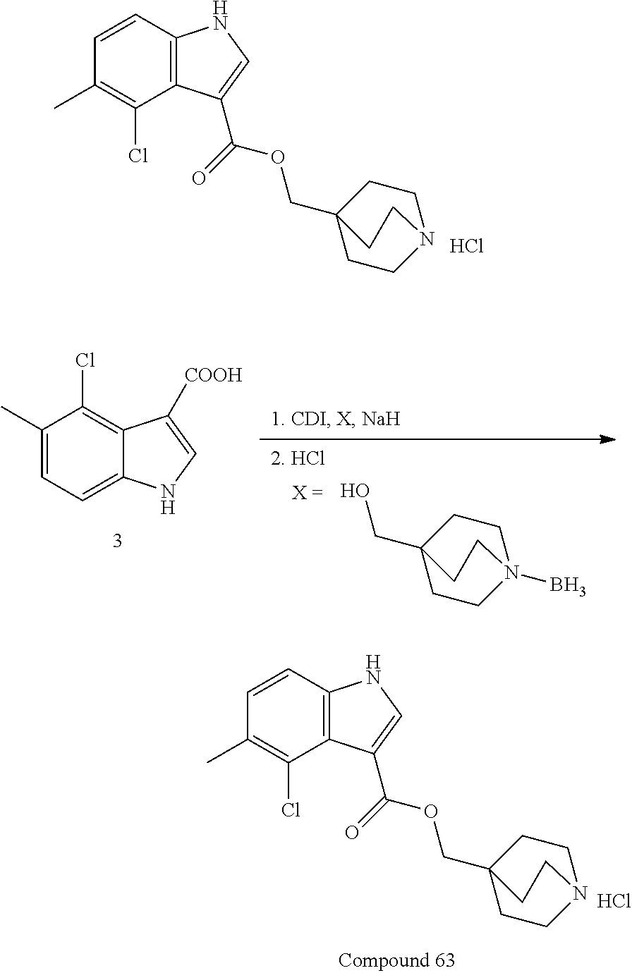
C1=CC(C)=C(Cl)C2=C1NC=C2C(=O)OCC12CCN(CC1)CC2.Cl.C1(C)=CC=C2C(=C1Cl)C([COOH])=CN2.OCC12CCN(B)(CC1)CC2.C1=CC(C)=C(Cl)C2=C1NC=C2C(=O)OCC12CCN(CC1)CC2.Cl
